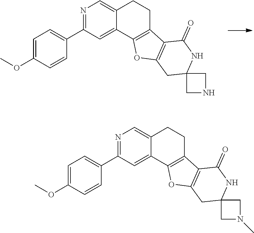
N1=C(C2=CC=C(OC)C=C2)C=C2C(=C1)CCC1=C2OC2=C1C(=O)NC1(C2)CNC1.N1=C(C2=CC=C(OC)C=C2)C=C2C(=C1)CCC1=C2OC2=C1C(=O)NC1(C2)CN(C)C1
